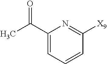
C1=CC=C(C(C)=O)N=C1[X9]
